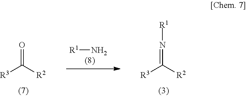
O=C([R3])[R2].N(=C([R3])[R2])[R1].[R1]N
